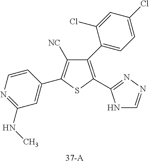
C1(NC)=NC=CC(C2=C([NC])C(C3=CC=C(Cl)C=C3Cl)=C(C3=NN=CN3)S2)=C1
